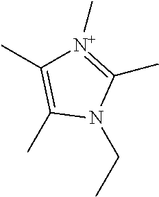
C(N1C(C)=[N+](C)C(C)=C1C)C
